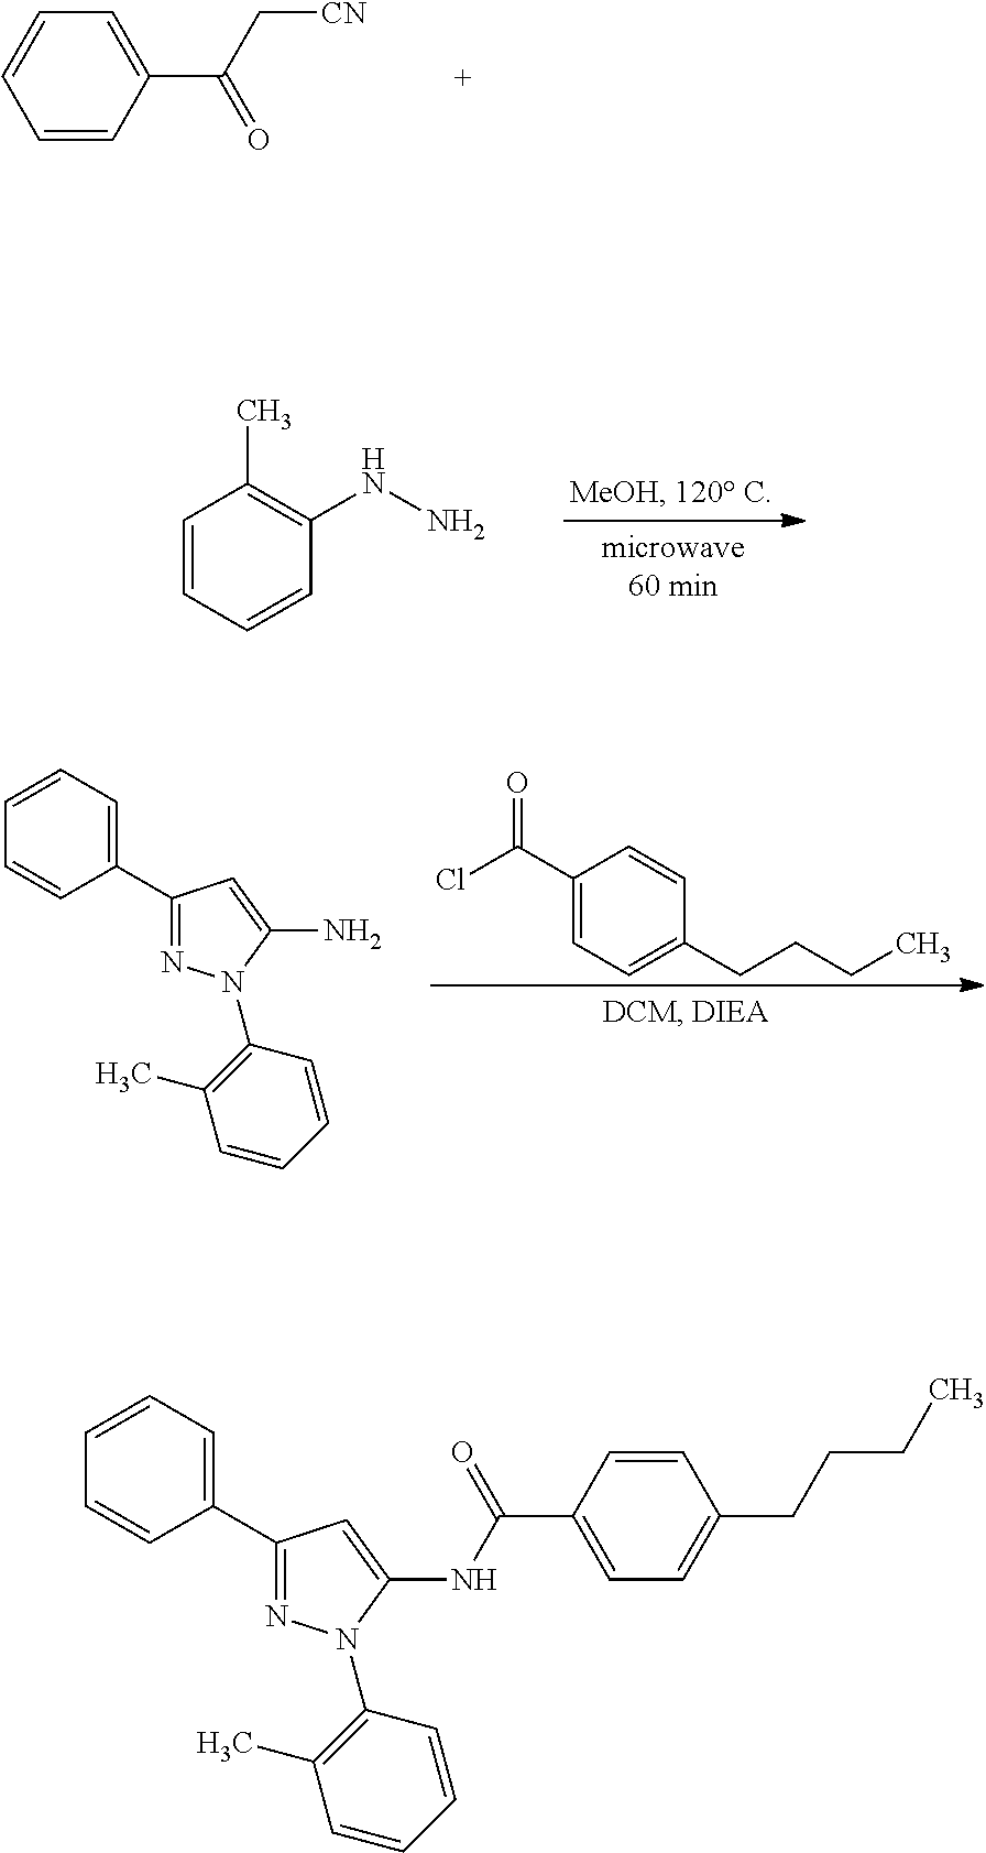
C1=CC(C(C[CN])=O)=CC=C1.C1=CC=CC(NN)=C1C.C1(C(Cl)=O)=CC=C(CCCC)C=C1.C1(C2=CC=CC=C2)=NN(C2=C(C)C=CC=C2)C(N)=C1.C1(C2=CC=CC=C2)=NN(C2=C(C)C=CC=C2)C(NC(C2=CC=C(CCCC)C=C2)=O)=C1
